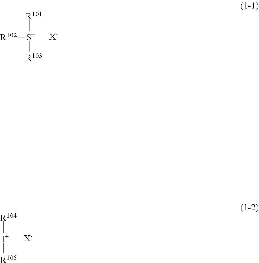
[R102][S+]([R101])[R103].[X-].[X-].[I+]([R104])[R105]
